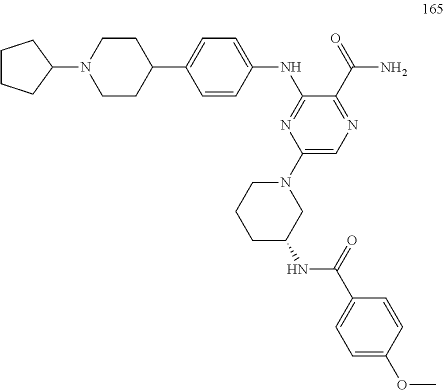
C1=CC(NC2=NC(N3CCCC(NC(C4=CC=C(OC)C=C4)=O)C3)=CN=C2C(=O)N)=CC=C1C1CCN(C2CCCC2)CC1
